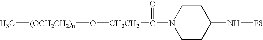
[CH2CH2](O[(OCH2CH2)n]C)C(N1CCC(N[F8])CC1)=O
